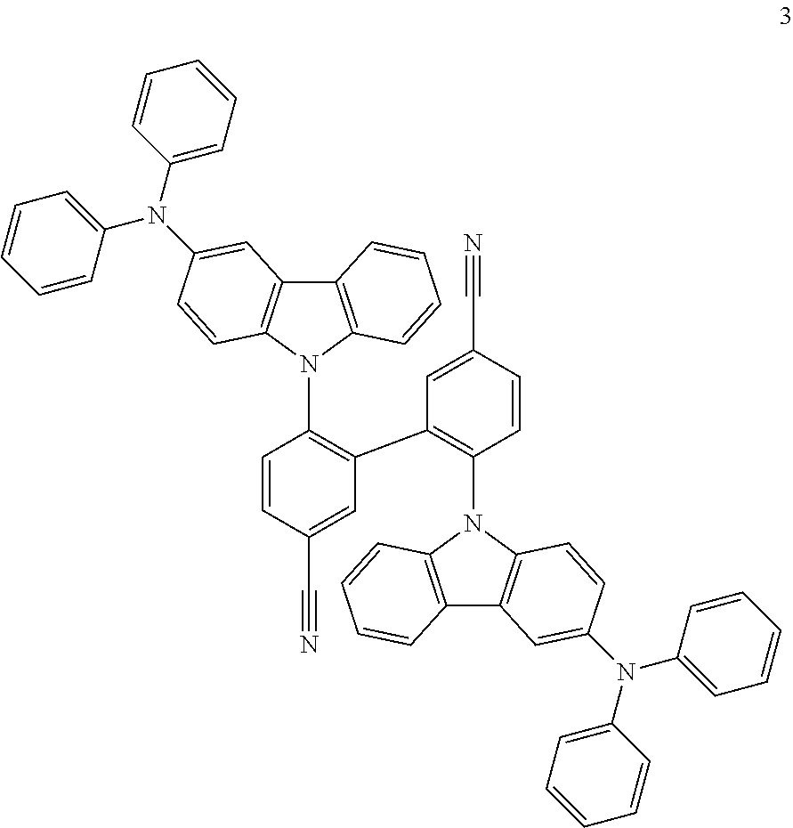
C12=C(N(C3=C(C4=C(N5C6=C(C7=C5C=CC=C7)C=C(N(C5=CC=CC=C5)C5=CC=CC=C5)C=C6)C=CC(C#N)=C4)C=C(C#N)C=C3)C3=C1C=C(N(C1=CC=CC=C1)C1=CC=CC=C1)C=C3)C=CC=C2
